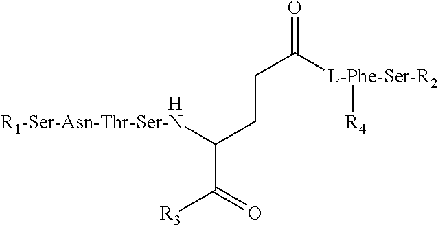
O=C([L-Phe-Ser-R2][R4])CCC(C(=O)[R3])[R1-Ser-Asn-Thr-Ser-N].[H]
